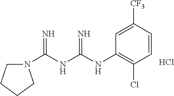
N1(C(NC(NC2=C(Cl)C=CC([CF3])=C2)=N)=N)CCCC1.Cl
